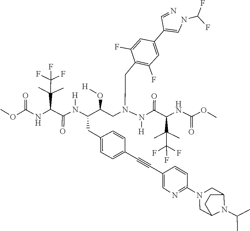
C12CN(C3=NC=C(C#CC4=CC=C(CC(N([H])C(C(NC(=O)OC)C(C)(C(F)(F)F)C)=O)C(O[H])CN(N([H])C(C(C(C(F)(F)F)(C)C)NC(OC)=O)=O)CC5=C(F)C=C(C(=CNC(F)F)C=N)C=C5F)C=C4)C=C3)CC(CC1)N2C(C)C
